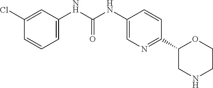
C1=C(NC(=O)NC2=CC=CC(Cl)=C2)C=CC(C2CNCCO2)=N1
